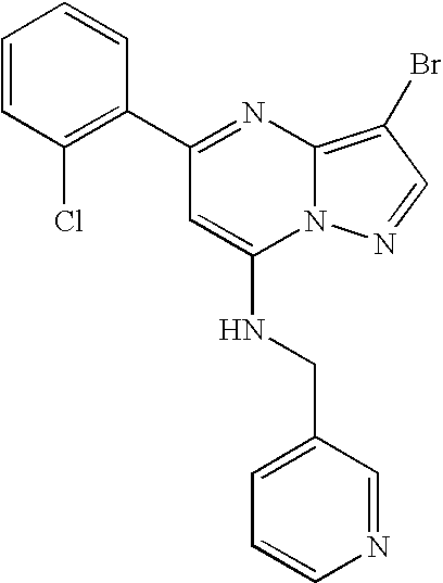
C1(C2=NC3=C(Br)C=NN3C(NCC3=CC=CN=C3)=C2)=C(Cl)C=CC=C1
